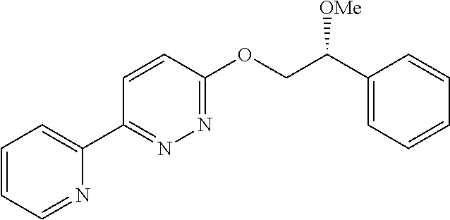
C1=CC=NC(C2=NN=C(OCC(C3=CC=CC=C3)[OMe])C=C2)=C1
